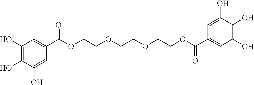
C1(O)=C(O)C(O)=CC(C(OCCOCCOCCOC(C2=CC(O)=C(O)C(O)=C2)=O)=O)=C1
